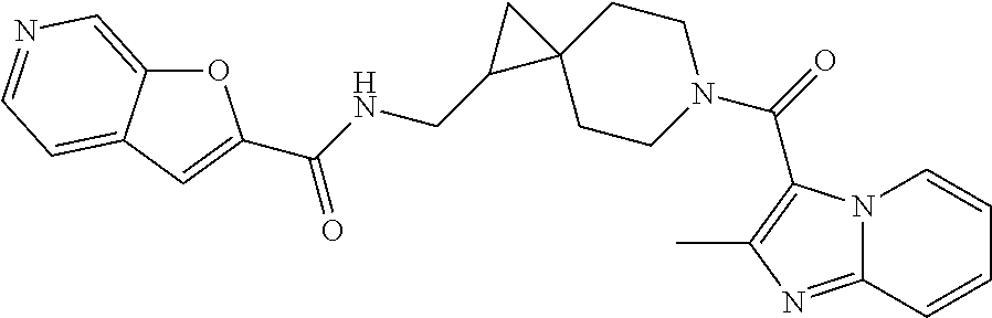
O1C2=CN=CC=C2C=C1C(NCC1C2(CCN(C(=O)C3=C(C)N=C4N3C=CC=C4)CC2)C1)=O
